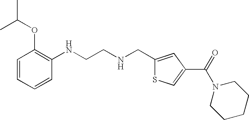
CC(OC1=C(NCCNCC2=CC(C(=O)N3CCCCC3)=CS2)C=CC=C1)C
